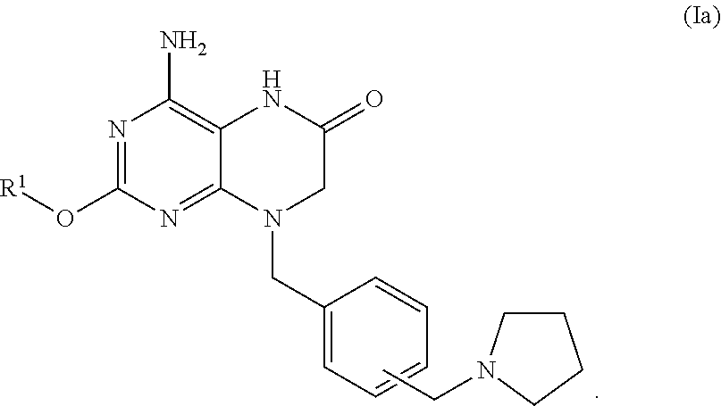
C1(CN2CC(=O)NC3=C(N)N=C(O[R1])N=C23)=CC=CC=C1.CCN1CCCC1
